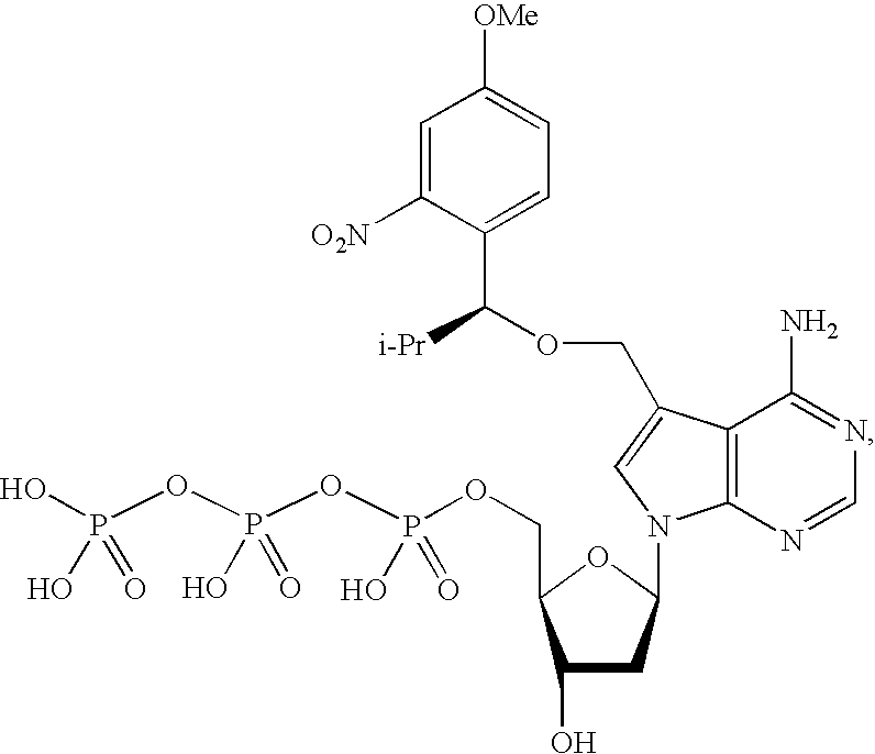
C1=C([O2N])C(C(OCC2=CN(C3CC(O)C(COP(OP(OP(O)(O)=O)(O)=O)(O)=O)O3)C3=C2C(N)=NC=N3)[i-Pr])=CC=C1[OMe]
